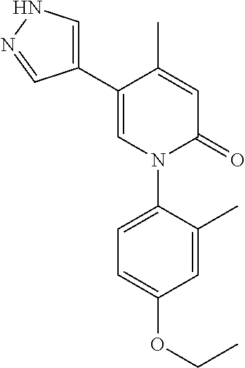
C1=C(C)C(C2=CNN=C2)=CN(C2=CC=C(OCC)C=C2C)C1=O
